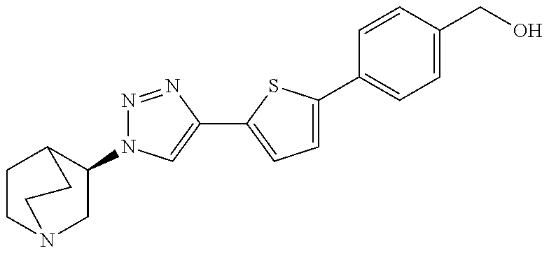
C1(N2N=NC(C3=CC=C(C4=CC=C(CO)C=C4)S3)=C2)CN2CCC1CC2
